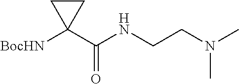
C(NCCN(C)C)(C1([BocHN])CC1)=O
